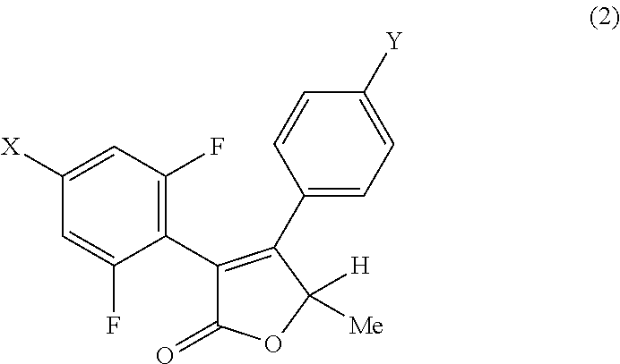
C1([X])=CC(F)=C(C2=C(C3=CC=C([Y])C=C3)C([H])([Me])OC2=O)C(F)=C1
